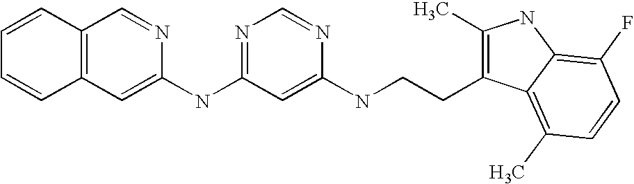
C1(NC2=NC=NC(NCCC3=C(C)NC4=C(F)C=CC(C)=C34)=C2)=CC2=C(C=N1)C=CC=C2
